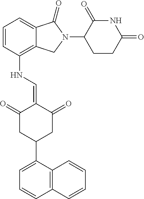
C1(NC=C2C(=O)CC(C3=CC=CC4=C3C=CC=C4)CC2=O)=C2C(=CC=C1)C(=O)N(C1C(=O)NC(=O)CC1)C2
